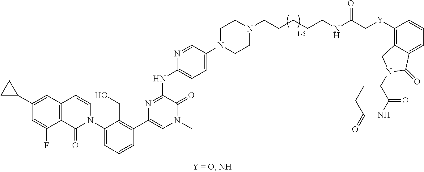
C12=C(C=C(C3CC3)C=C1F)C=CN(C1=CC=CC(C3=CN(C)C(=O)C(NC4=CC=C(N5CCN(CCCCCNC(C[Y]C6=C7C(=CC=C6)C(=O)N(C6CCC(=O)NC6=O)C7)=O)CC5)C=N4)=N3)=C1CO)C2=O
